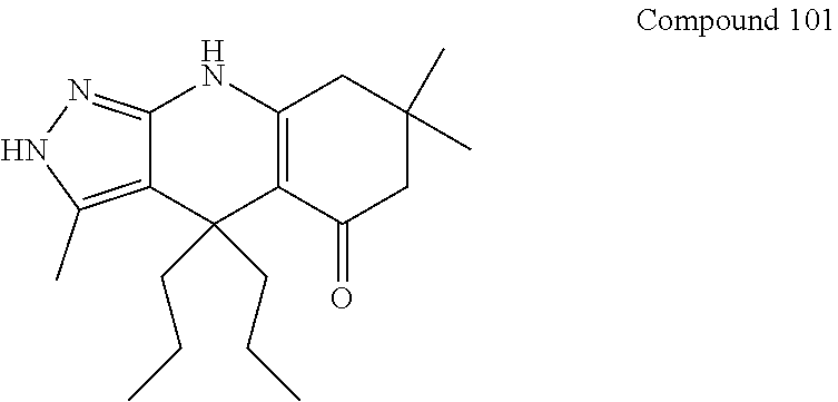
C12=C(C(=O)CC(C)(C)C1)C(CCC)(CCC)C1=C(C)NN=C1N2
